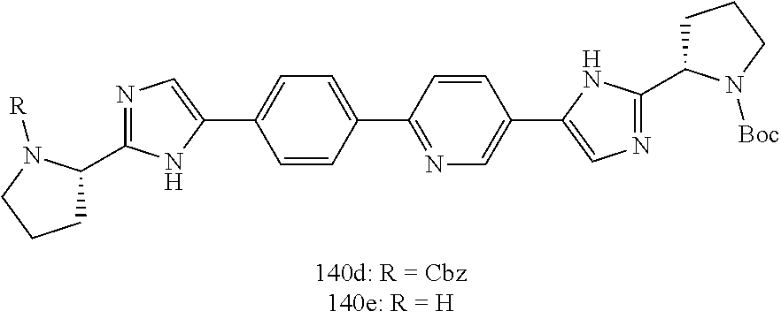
N1=C(C2CCCN2[R])NC(C2=CC=C(C3=NC=C(C4=CN=C(C5CCCN5[Boc])N4)C=C3)C=C2)=C1
